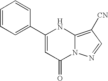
C12=C([CN])C=NN1C(=O)C=C(C1=CC=CC=C1)N2
